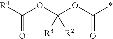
[R4]C(OC(OC(*)=O)([R3])[R2])=O
